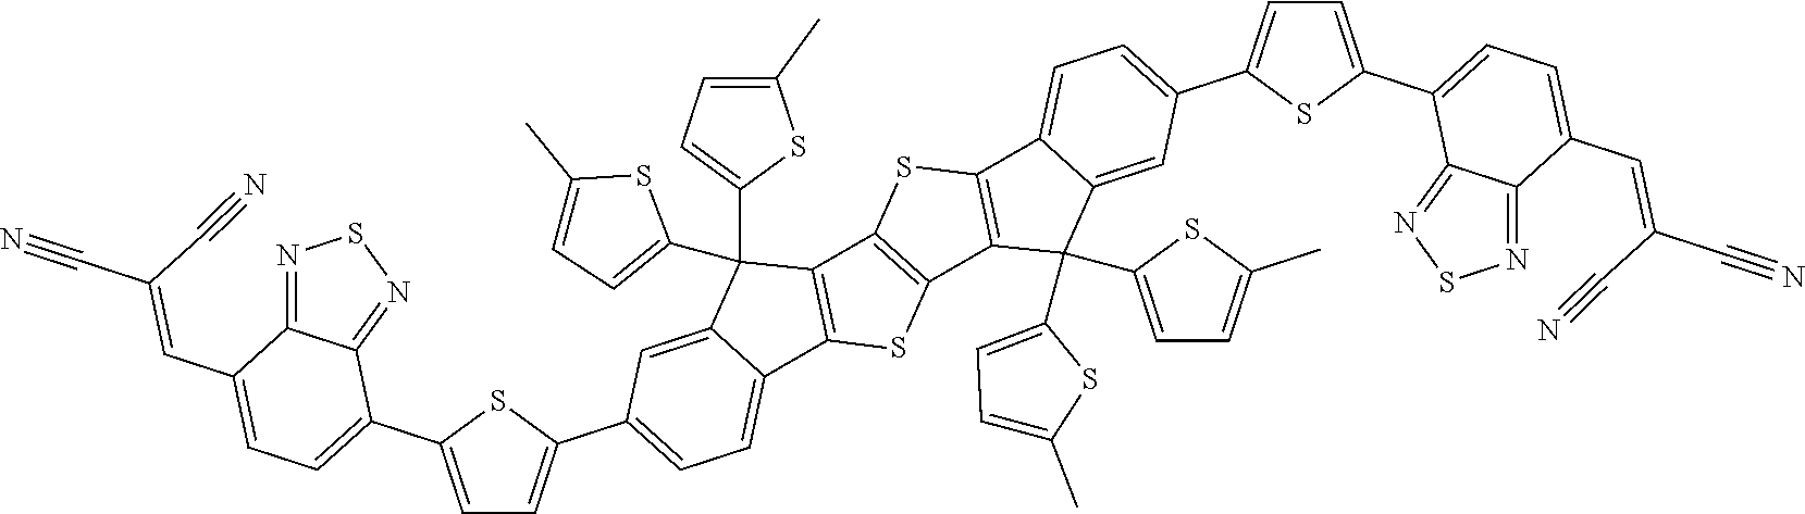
C1=C(C2=CC=C(C=C(C#N)C#N)C3=NSN=C23)SC(C2=CC=C3C4=C(C5=C(C6=C(C7=CC=C(C8=CC=C(C9=CC=C(C=C(C#N)C#N)C%10=NSN=C9%10)S8)C=C7C6(C6=CC=C(C)S6)C6=CC=C(C)S6)S5)S4)C(C4=CC=C(C)S4)(C4=CC=C(C)S4)C3=C2)=C1
